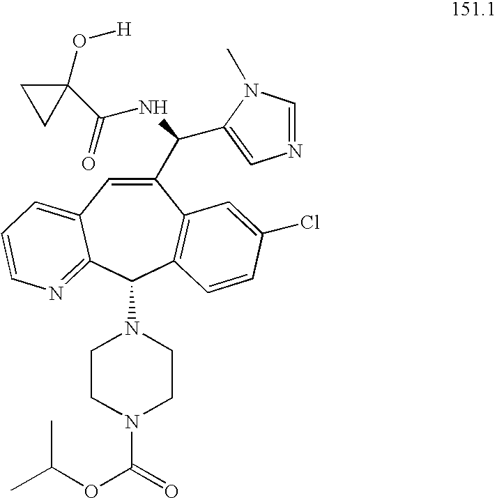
C1(C(C2=CN=CN2C)NC(C2(O[H])CC2)=O)=CC2=CC=CN=C2C(N2CCN(C(OC(C)C)=O)CC2)C2=C1C=C(Cl)C=C2
